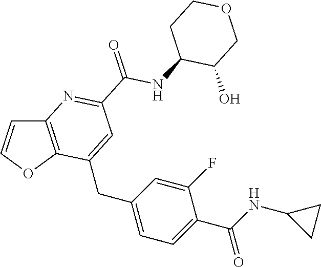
C(C1=CC=C(CC2=CC(C(NC3C(O)COCC3)=O)=NC3=C2OC=C3)C=C1F)(NC1CC1)=O
